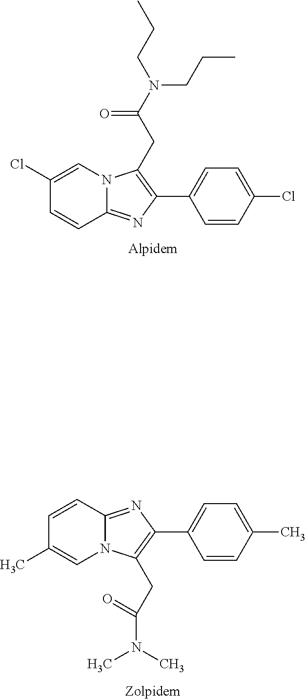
C1=CC2=NC(C3=CC=C(C)C=C3)=C(CC(N(C)C)=O)N2C=C1C.C1(Cl)=CN2C(=NC(C3=CC=C(Cl)C=C3)=C2CC(N(CCC)CCC)=O)C=C1
